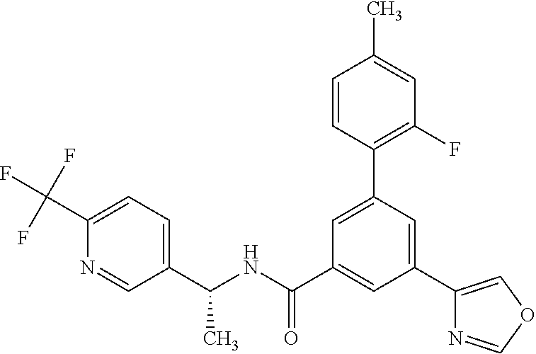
C(NC(C1=CC(C2=COC=N2)=CC(C2=C(F)C=C(C)C=C2)=C1)=O)(C1=CC=C(C(F)(F)F)N=C1)C
